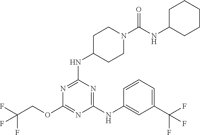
C1=CC=C(C(F)(F)F)C=C1NC1=NC(NC2CCN(C(NC3CCCCC3)=O)CC2)=NC(OCC(F)(F)F)=N1
